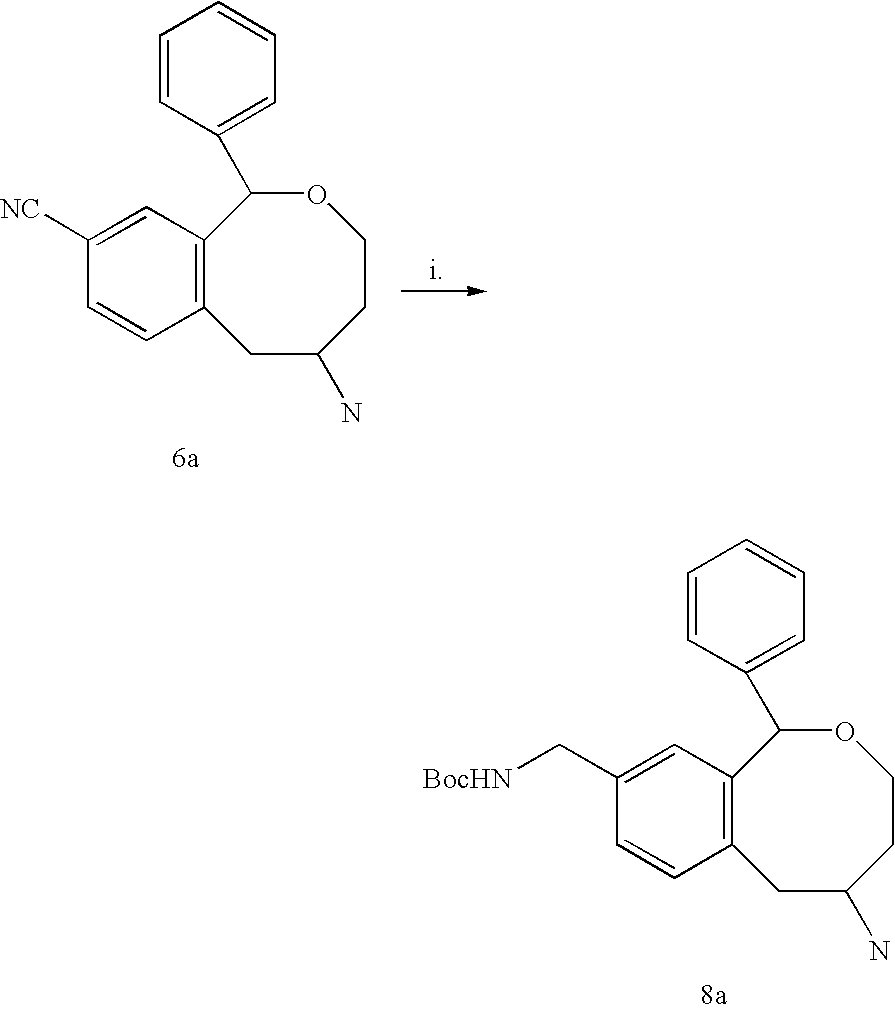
C12=C(C=C(C[BocHN])C=C1)C(C1=CC=CC=C1)OCCC(N)C2.C12=C(C=C([NC])C=C1)C(C1=CC=CC=C1)OCCC(N)C2
